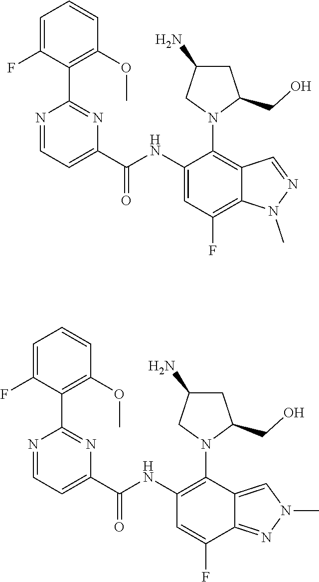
C1(NC(C2=CC=NC(C3=C(OC)C=CC=C3F)=N2)=O)=CC(F)=C2C(=C1N1C(CO)CC(N)C1)C=NN2C.C1(NC(C2=CC=NC(C3=C(OC)C=CC=C3F)=N2)=O)=C(N2C(CO)CC(N)C2)C2=CN(C)N=C2C(F)=C1
